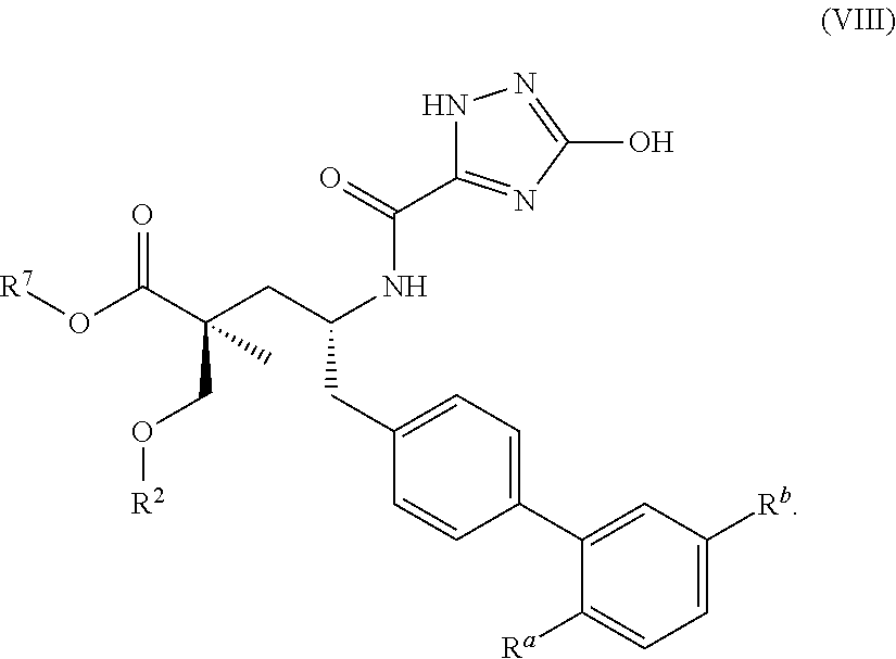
C1([Ra])=CC=C([Rb])C=C1C1=CC=C(CC(CC(C(O[R7])=O)(CO[R2])C)NC(C2=NC(O)=NN2)=O)C=C1
